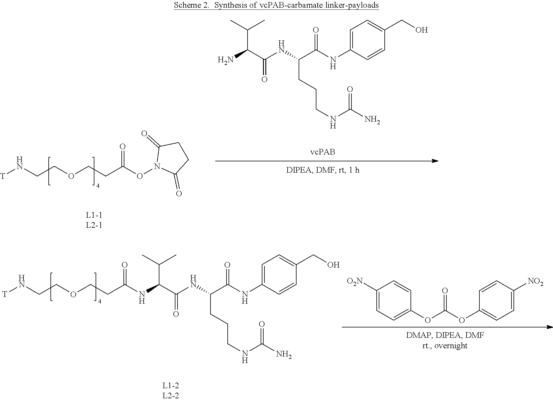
[T]NCCOCCC(ON1C(=O)CCC1=O)=O.NC(C(=O)NC(CCCNC(N)=O)C(NC1=CC=C(CO)C=C1)=O)C(C)C.[T]NCCOCCC(NC(C(=O)NC(CCCNC(N)=O)C(NC1=CC=C(CO)C=C1)=O)C(C)C)=O.C1([O2N])=CC=C(OC(OC2=CC=C([NO2])C=C2)=O)C=C1
